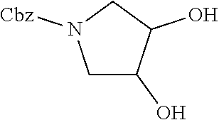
C1C(O)C(O)CN1[Cbz]
